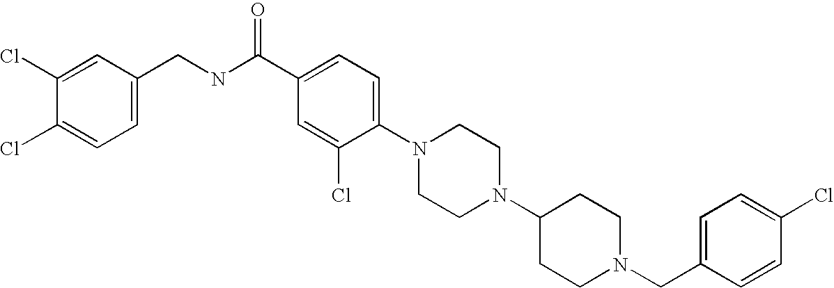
C1(Cl)=CC=C(CN2CCC(N3CCN(C4=CC=C(C(NCC5=CC=C(Cl)C(Cl)=C5)=O)C=C4Cl)CC3)CC2)C=C1
